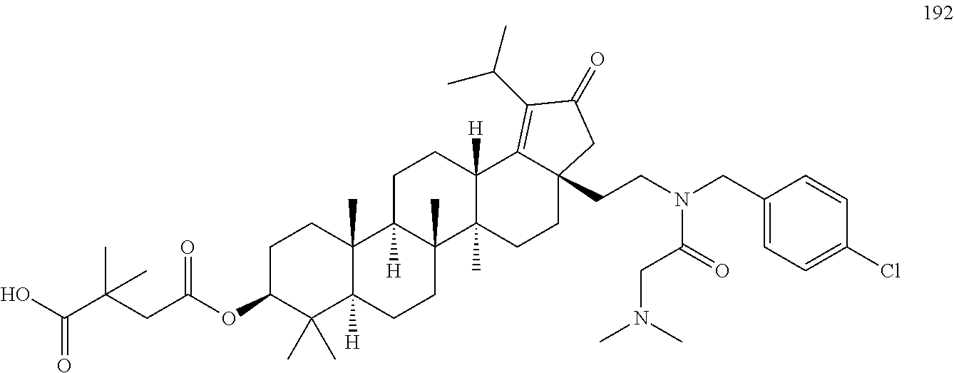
C1C(OC(CC(C(O)=O)(C)C)=O)C(C)(C)C2([H])C(C)(C1)C1([H])C(C)(CC2)C2(C)C([H])(CC1)C1=C(C(C)C)C(=O)CC1(CCN(CC1=CC=C(Cl)C=C1)C(=O)CN(C)C)CC2
